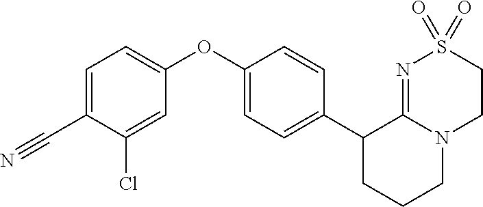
C1(OC2=CC=C(C#N)C(Cl)=C2)=CC=C(C2CCCN3C2=NS(=O)(=O)CC3)C=C1
